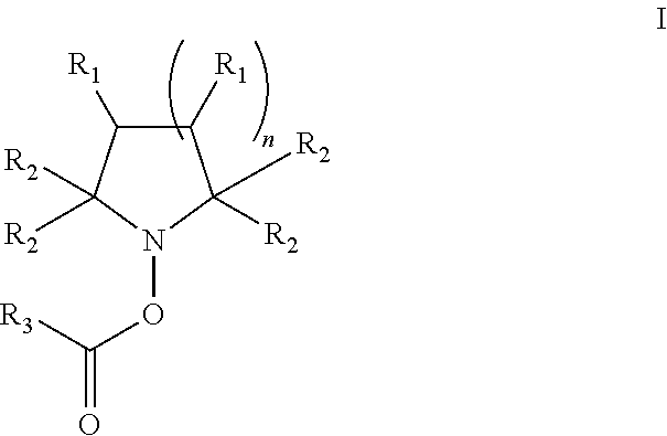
C1([R1])C([R1])C([R2])([R2])N(OC([R3])=O)C1([R2])[R2]
